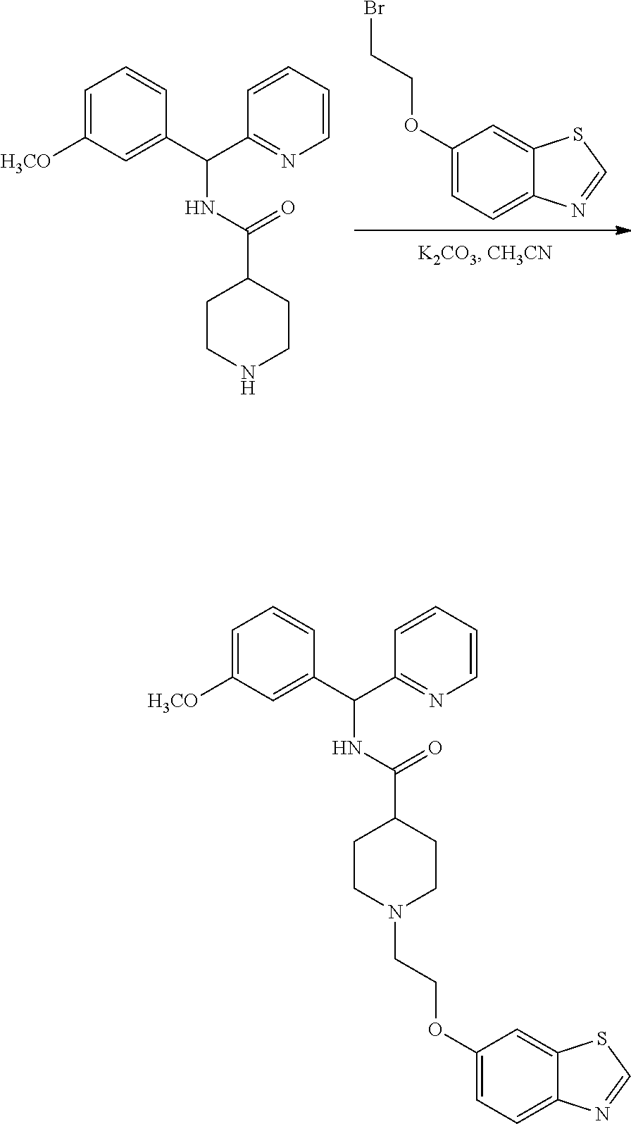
C1(OCCBr)=CC=C2C(=C1)SC=N2.C1CNCCC1C(NC(C1=NC=CC=C1)C1=CC([H3CO])=CC=C1)=O.C1CN(CCOC2=CC=C3C(=C2)SC=N3)CCC1C(NC(C1=NC=CC=C1)C1=CC([H3CO])=CC=C1)=O
